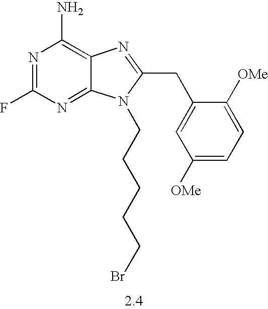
N1=C(F)N=C2C(=C1N)N=C(CC1=CC([OMe])=CC=C1[OMe])N2CCCCCBr
